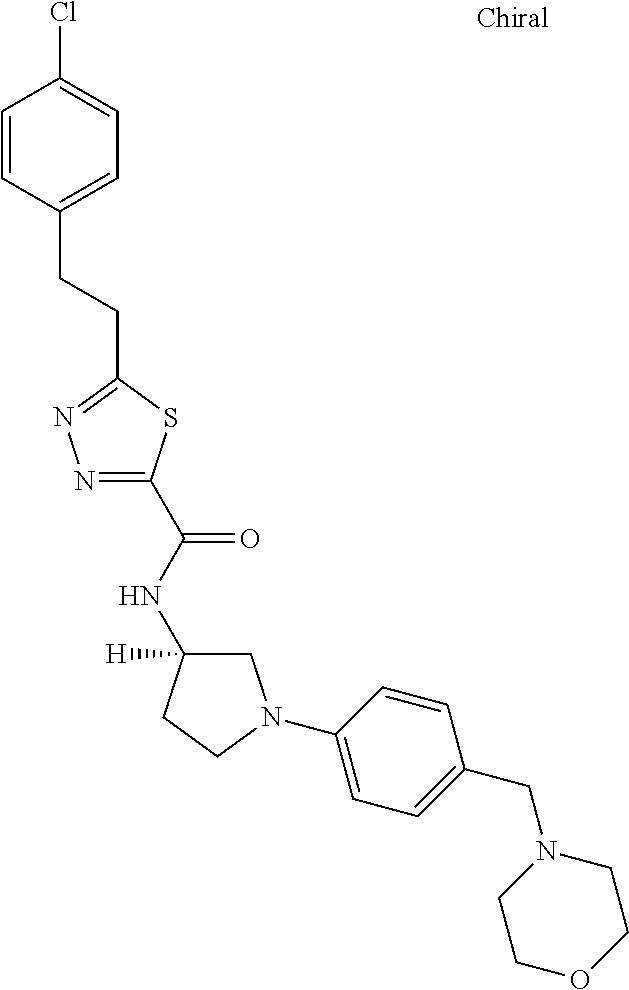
C1=CC(CCC2=NN=C(C(=O)NC3([H])CN(C4=CC=C(CN5CCOCC5)C=C4)CC3)S2)=CC=C1Cl
